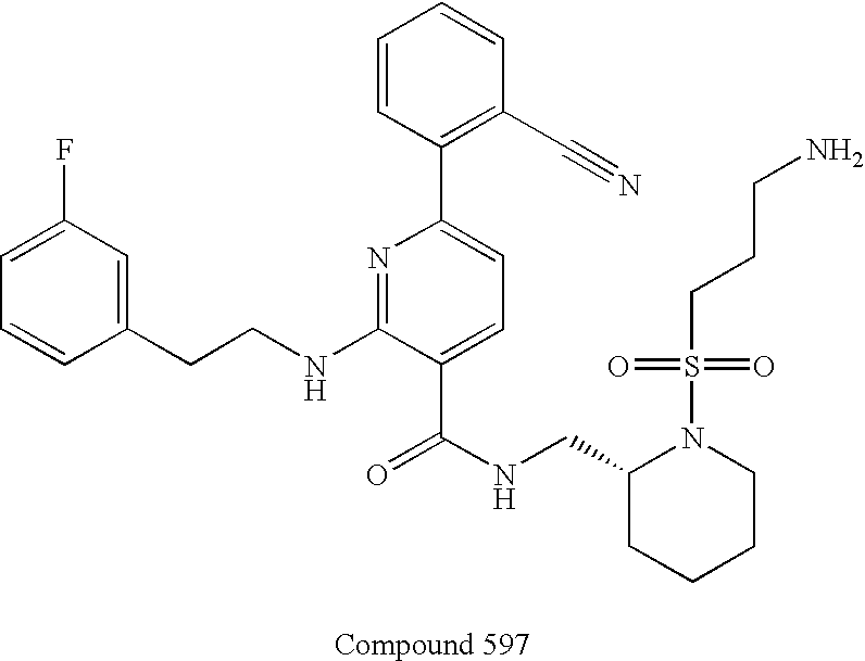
C1=CC(CCNC2=NC(C3=C(C#N)C=CC=C3)=CC=C2C(NCC2CCCCN2S(CCCN)(=O)=O)=O)=CC(F)=C1
